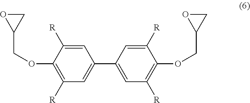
C1OC1COC1=C([R])C=C(C2=CC([R])=C(OCC3OC3)C([R])=C2)C=C1[R]
